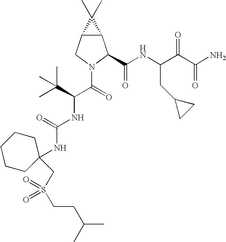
C12C(CN(C(=O)C(NC(NC3(CS(CCC(C)C)(=O)=O)CCCCC3)=O)C(C)(C)C)C1C(NC(C(C(N)=O)=O)CC1CC1)=O)C2(C)C
